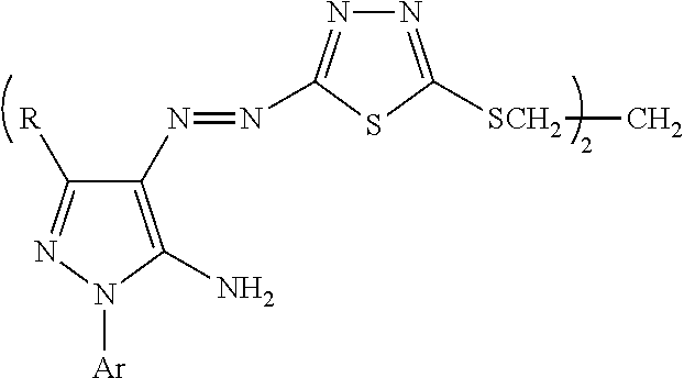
C1([R])=NN([Ar])C(N)=C1N=NC1=NN=C([SCH2]C)S1
